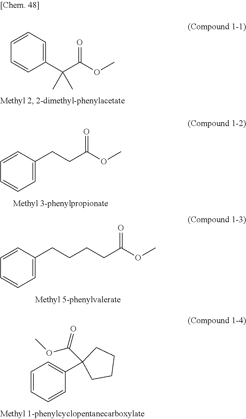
C1=CC=C(C(C(OC)=O)(C)C)C=C1.C1=CC(CCC(OC)=O)=CC=C1.C1=CC(CCCCC(OC)=O)=CC=C1.C1=CC=CC(C2(C(OC)=O)CCCC2)=C1
